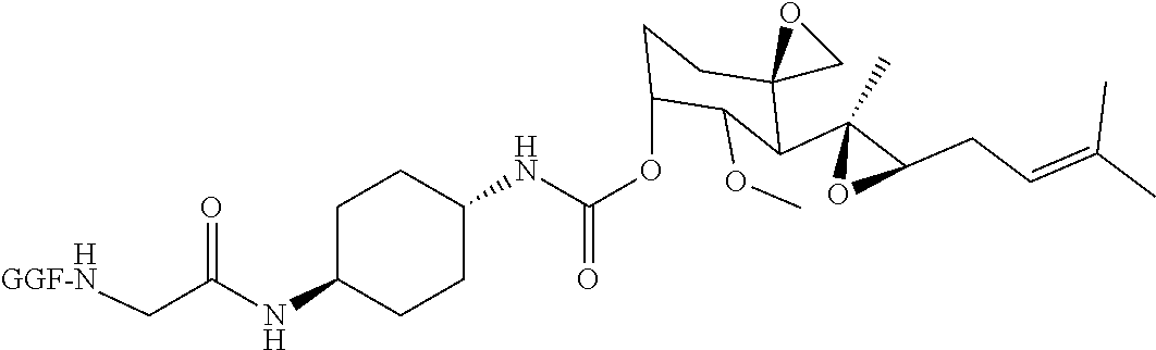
C1(NC(OC2CCC3(C(C4(C)OC4CC=C(C)C)C2OC)CO3)=O)CCC(NC(=O)C[HGGF-N])CC1
